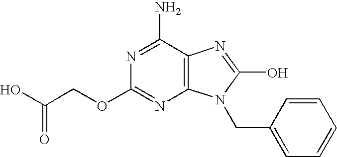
C12=C(C(N)=NC(OCC(=O)O)=N1)N=C(O)N2CC1=CC=CC=C1
